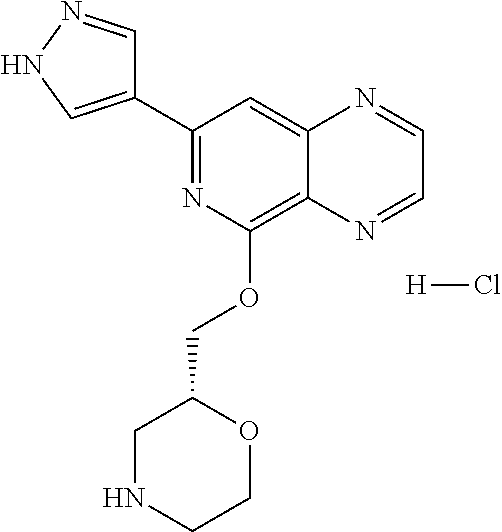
C1(C2=CNN=C2)=NC(OCC2CNCCO2)=C2C(=C1)N=CC=N2.[H]Cl
